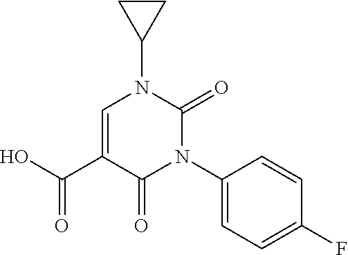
C1=C(C(O)=O)C(=O)N(C2=CC=C(F)C=C2)C(=O)N1C1CC1
